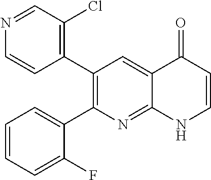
N1=CC(Cl)=C(C2=C(C3=CC=CC=C3F)N=C3C(=C2)C(=O)C=CN3)C=C1
